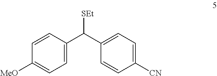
C1=C(C(C2=CC=C([CN])C=C2)[SEt])C=CC([MeO])=C1
